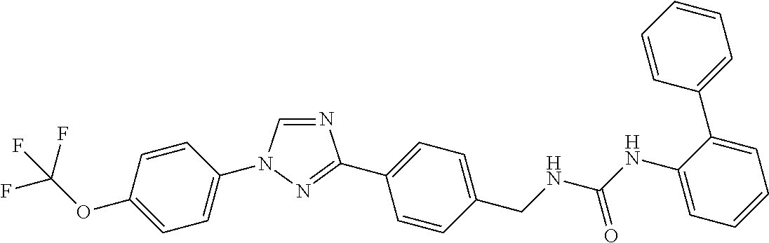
C1=CC(OC(F)(F)F)=CC=C1N1C=NC(C2=CC=C(CNC(NC3=CC=CC=C3C3=CC=CC=C3)=O)C=C2)=N1
